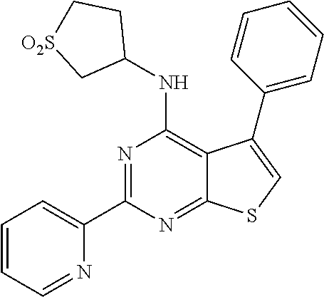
C1=CC=NC(C2=NC(NC3CC[O2S]C3)=C3C(=N2)SC=C3C2=CC=CC=C2)=C1
